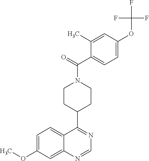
C12=CC=C(OC)C=C1N=CN=C2C1CCN(C(=O)C2=CC=C(OC(F)(F)F)C=C2C)CC1
